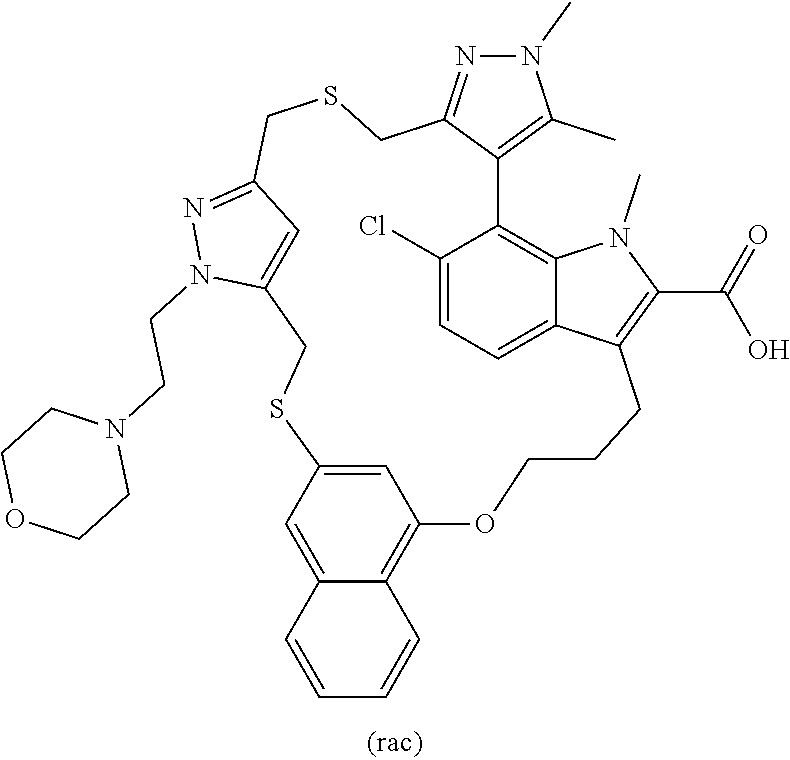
N1=C2C=C(N1CCN1CCOCC1)CSC1=CC(=C3C(=C1)C=CC=C3)OCCCC1=C(C(=O)O)N(C)C3=C(C4=C(C)N(C)N=C4CSC2)C(Cl)=CC=C31
